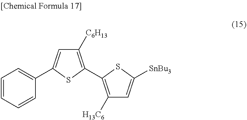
C1=CC=CC(C2=CC([C6H13])=C(C3=C([H13C6])C=C([SnBu3])S3)S2)=C1
